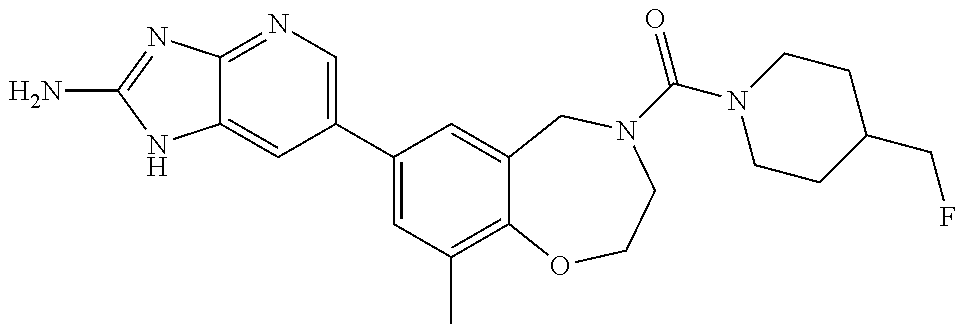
C12=NC=C(C3=CC(C)=C4C(=C3)CN(C(N3CCC(CF)CC3)=O)CCO4)C=C1NC(N)=N2
